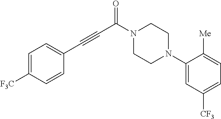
C(C(N1CCN(C2=CC([CF3])=CC=C2[Me])CC1)=O)#CC1=CC=C([F3C])C=C1
